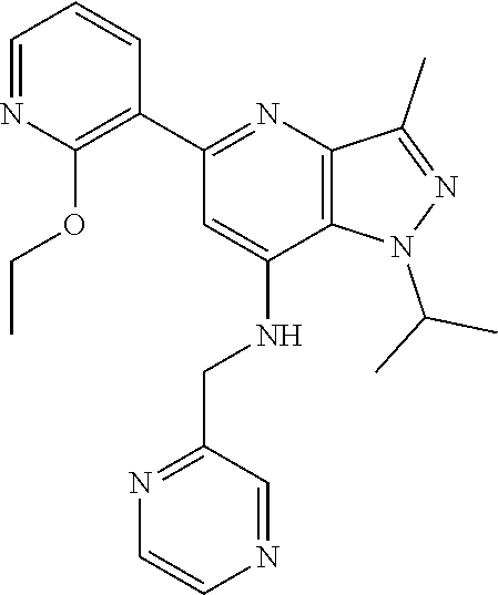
O(CC)C1=C(C2=NC3=C(C(NCC4=NC=CN=C4)=C2)N(C(C)C)N=C3C)C=CC=N1
